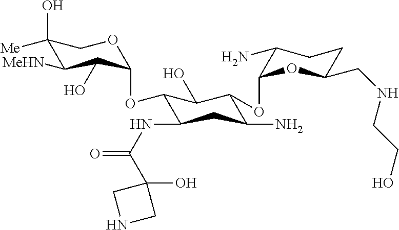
C1(O)([Me])C([MeHN])C(O)C(OC2C(NC(=O)C3(O)CNC3)CC(N)C(OC3C(N)CCC(CNCCO)O3)C2O)OC1
